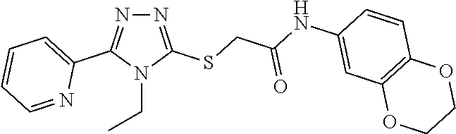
N1=C(SCC(NC2=CC3=C(C=C2)OCCO3)=O)N(CC)C(C2=CC=CC=N2)=N1
